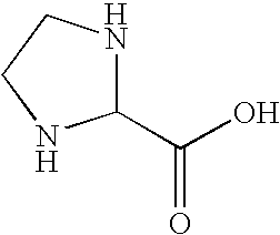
C1(C(O)=O)NCCN1
